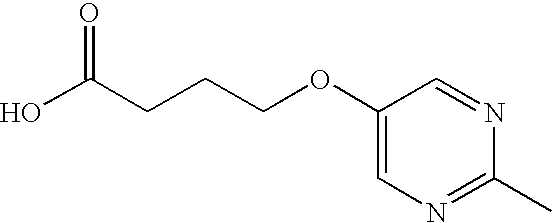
O=C(CCCOC1=CN=C(C)N=C1)O
